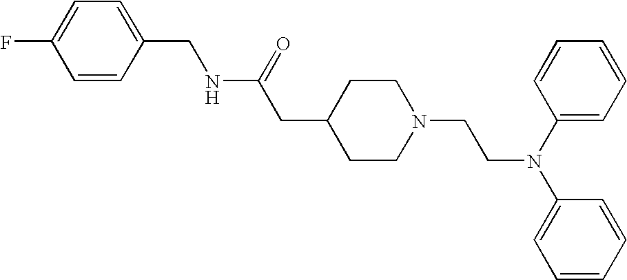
C1=CC(CNC(CC2CCN(CCN(C3=CC=CC=C3)C3=CC=CC=C3)CC2)=O)=CC=C1F
